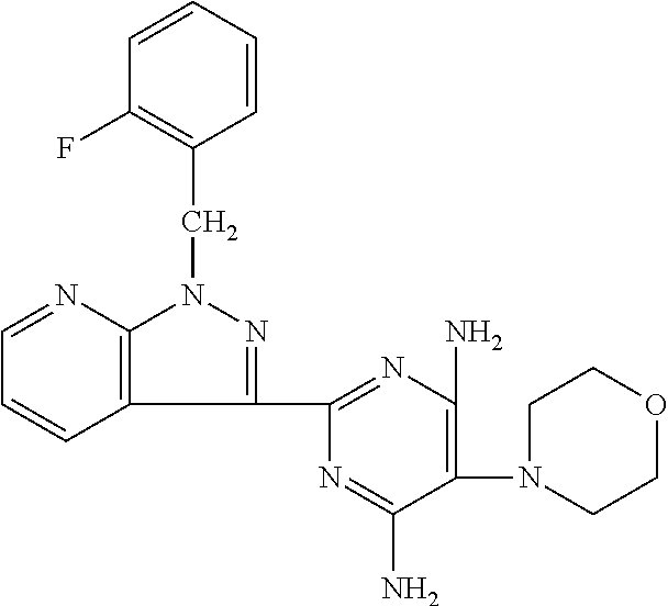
C1=CC2=C(N=C1)N(CC1=C(F)C=CC=C1)N=C2C1=NC(N)=C(N2CCOCC2)C(N)=N1
